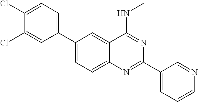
C1(C2=CC=C(Cl)C(Cl)=C2)=CC=C2C(=C1)C(NC)=NC(C1=CC=CN=C1)=N2
